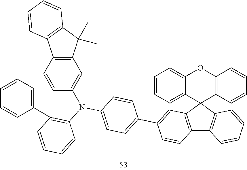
C12=C(C3(C4=C1C=CC=C4)C1=C(OC4=CC=CC=C34)C=CC=C1)C=C(C1=CC=C(N(C3=CC4=C(C=C3)C3=C(C4(C)C)C=CC=C3)C3=C(C4=CC=CC=C4)C=CC=C3)C=C1)C=C2
